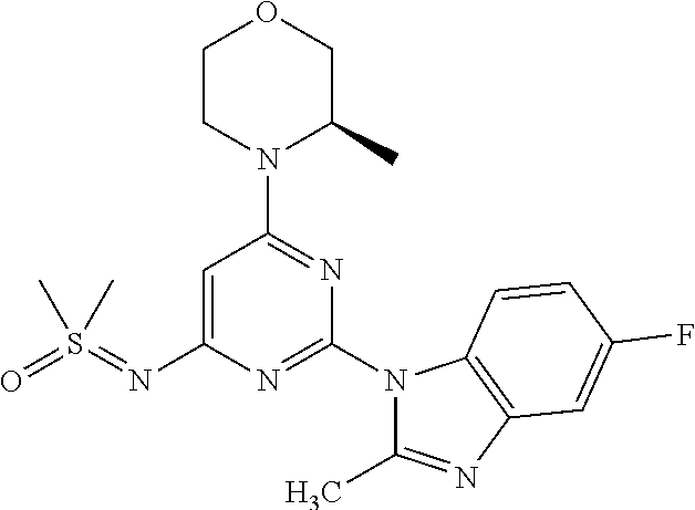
C1=C(N=S(=O)(C)C)N=C(N2C(C)=NC3=C2C=CC(F)=C3)N=C1N1C(C)COCC1
